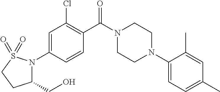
C1=C(N2C(CO)CCS2(=O)=O)C=CC(C(N2CCN(C3=CC=C(C)C=C3C)CC2)=O)=C1Cl
